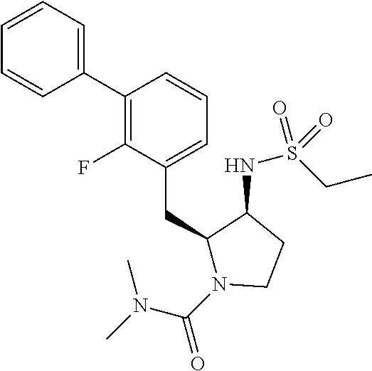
C1(C2=C(F)C(CC3N(C(N(C)C)=O)CCC3NS(CC)(=O)=O)=CC=C2)=CC=CC=C1
